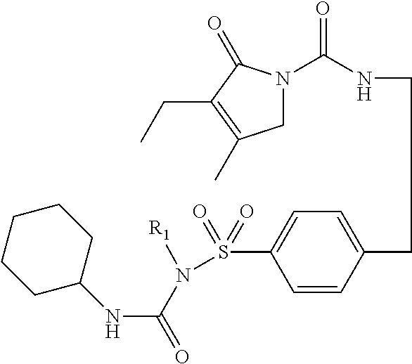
C(NCCC1=CC=C(S(N([R1])C(=O)NC2CCCCC2)(=O)=O)C=C1)(=O)N1CC(C)=C(CC)C1=O
